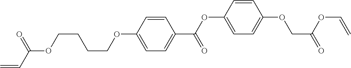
C(CCOC1=CC=C(C(=O)OC2=CC=C(OCC(OC=C)=O)C=C2)C=C1)COC(C=C)=O
